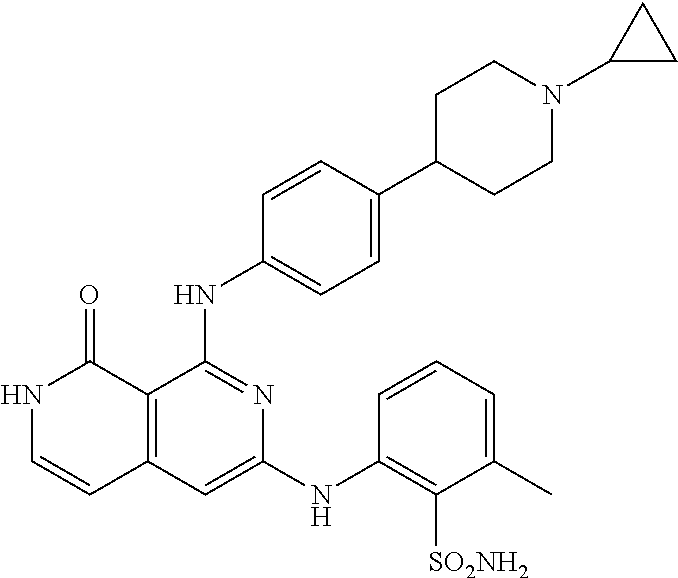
N1C=CC2=C(C1=O)C(NC1=CC=C(C3CCN(C4CC4)CC3)C=C1)=NC(NC1=C([SO2NH2])C(C)=CC=C1)=C2
